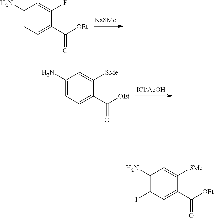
C1(N)=C(I)C=C(C([OEt])=O)C([SMe])=C1.C1(N)=CC=C(C([OEt])=O)C(F)=C1.[NaSMe].C1(N)=CC=C(C([OEt])=O)C([SMe])=C1
